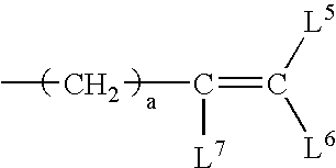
CCC(=C([L6])[L5])[L7]
